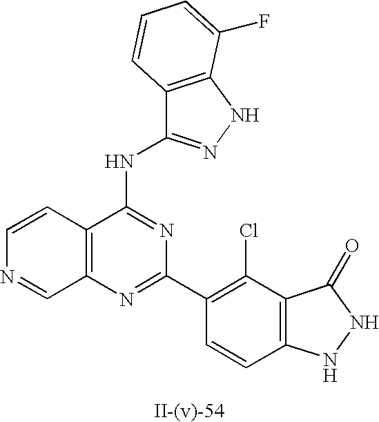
C12=C(N=C(C3=C(Cl)C4=C(C=C3)NNC4=O)N=C1NC1=NNC3=C1C=CC=C3F)C=NC=C2
